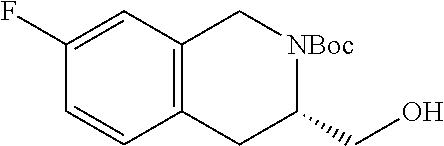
C1(F)=CC2=C(CC(CO)[NBoc]C2)C=C1
